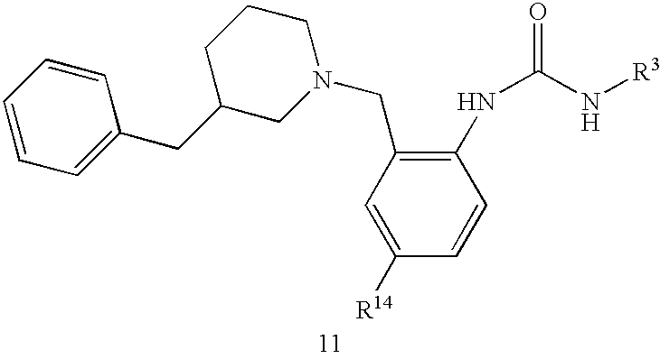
C1C(CC2=CC=CC=C2)CN(CC2=C(NC(N[R3])=O)C=CC([R14])=C2)CC1
